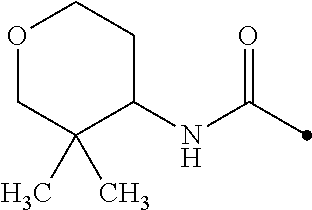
O1CC(C)(C)C(NC(=O)C)CC1
